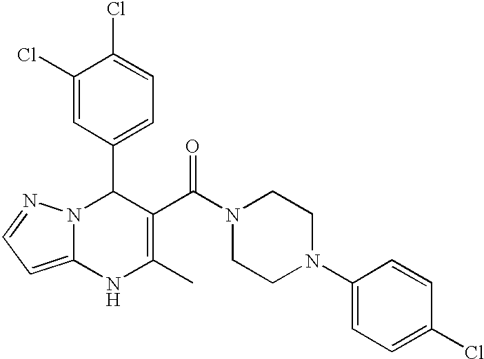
C1(Cl)=CC(C2N3C(=CC=N3)NC(C)=C2C(N2CCN(C3=CC=C(Cl)C=C3)CC2)=O)=CC=C1Cl
